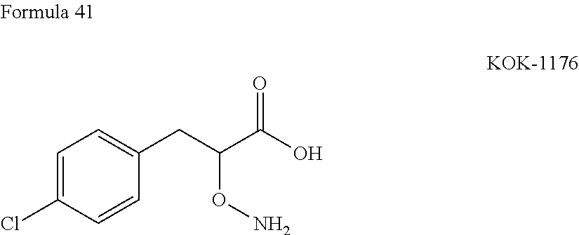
C1(Cl)=CC=C(CC(C(O)=O)ON)C=C1
